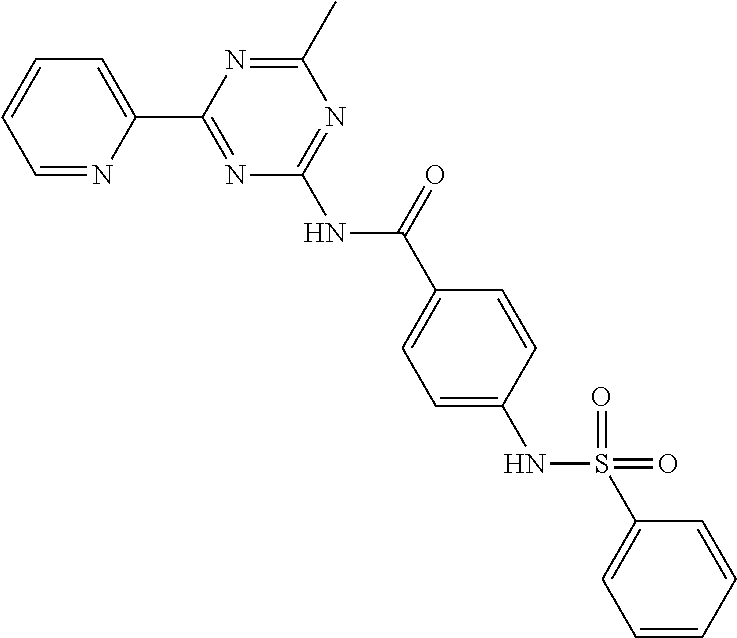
C1=NC(C2=NC(NC(=O)C3=CC=C(NS(C4=CC=CC=C4)(=O)=O)C=C3)=NC(C)=N2)=CC=C1
